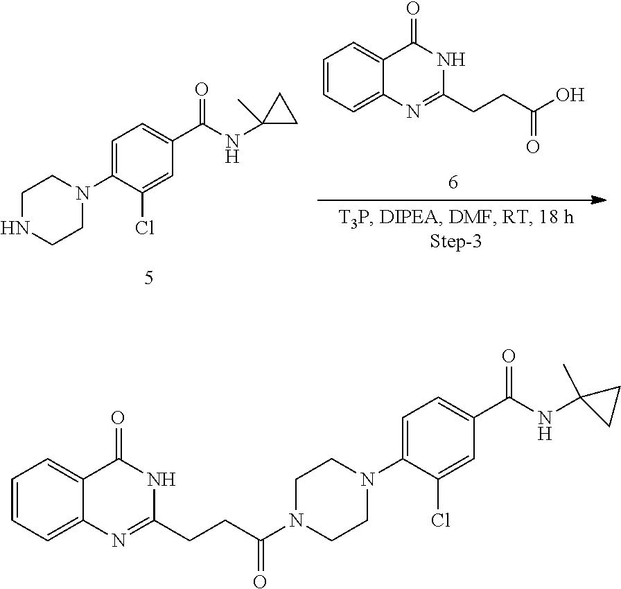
C1=CC=C2C(=C1)C(=O)NC(CCC(O)=O)=N2.C1=C(N2CCNCC2)C(Cl)=CC(C(NC2(C)CC2)=O)=C1.C1=C(N2CCN(C(CCC3=NC4=CC=CC=C4C(=O)N3)=O)CC2)C(Cl)=CC(C(NC2(C)CC2)=O)=C1
